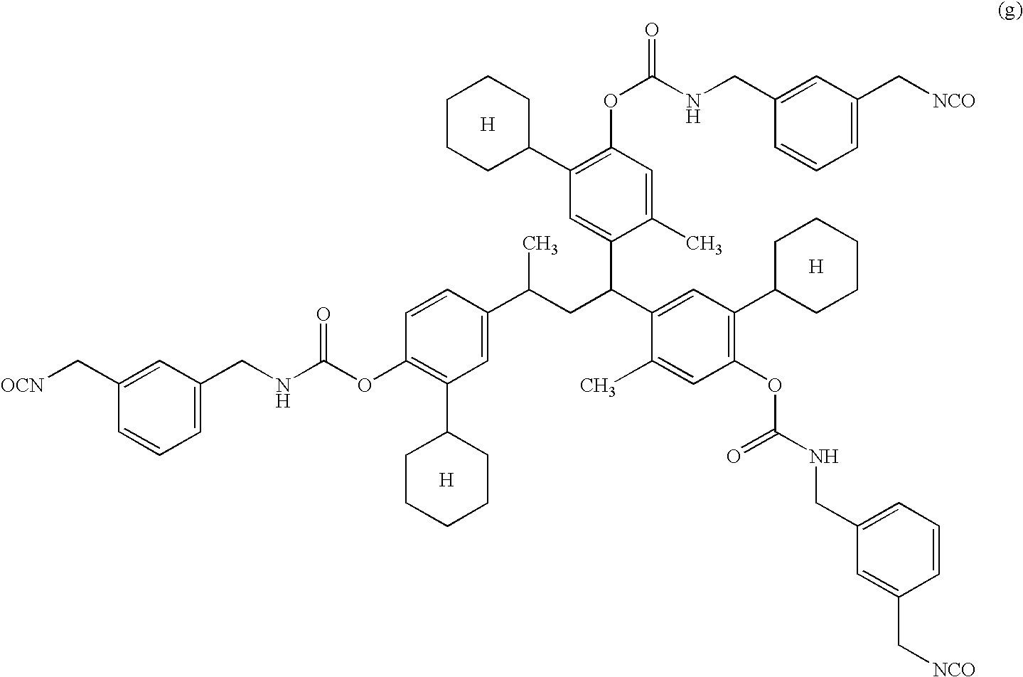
C1=C(CNC(OC2=C(C3CCCCC3)C=C(C(CC(C3=CC(C4CCCCC4)=C(OC(NCC4=CC=CC(C[NCO])=C4)=O)C=C3C)C3=CC(C4CCCCC4)=C(OC(NCC4=CC(C[NCO])=CC=C4)=O)C=C3C)C)C=C2)=O)C=C(C[OCN])C=C1.[H].[H].[H]
